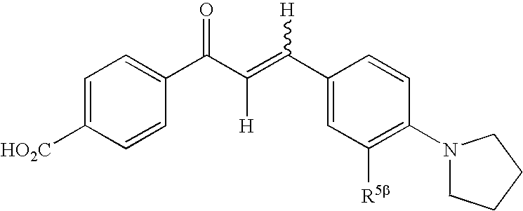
C1=C([HO2C])C=CC(C(C(=C(C2=CC([R5b])=C(N3CCCC3)C=C2)[H])[H])=O)=C1
